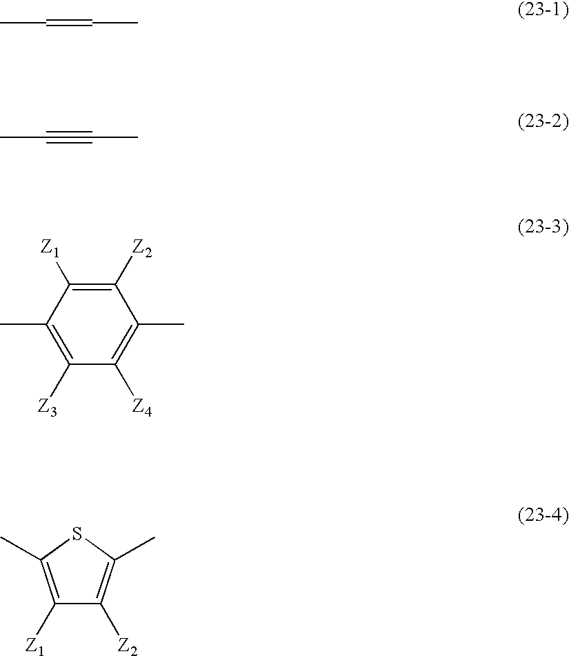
CC=CC.CC#CC.C1(C)=C([Z3])C([Z4])=C(C)C([Z2])=C1[Z1].C1([Z1])=C(C)SC(C)=C1[Z2]
